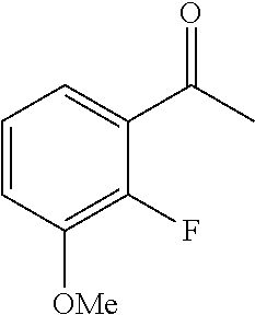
C1=CC([OMe])=C(F)C(C(C)=O)=C1
